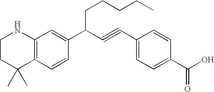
C12=C(C=CC(C(C#CC3=CC=C(C(O)=O)C=C3)CCCCC)=C1)C(C)(C)CCN2
